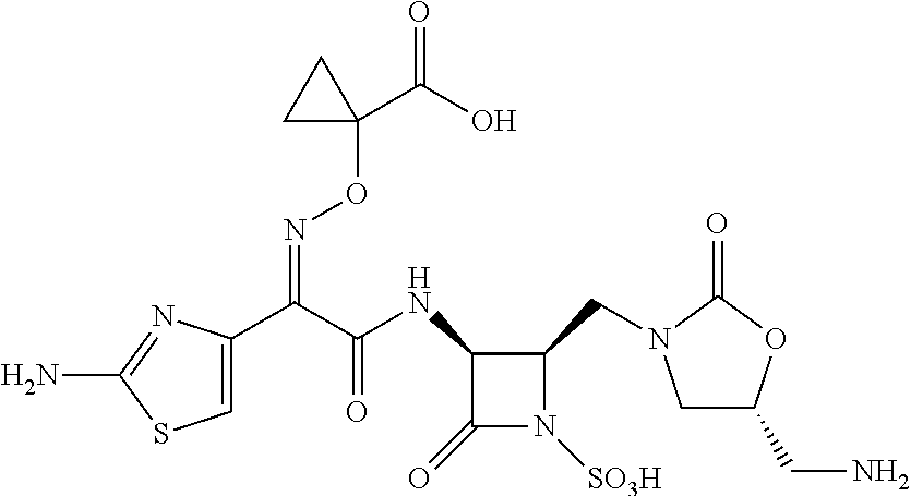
C(=NOC1(C(O)=O)CC1)(C1=CSC(N)=N1)C(NC1C(=O)N([SO3H])C1CN1CC(CN)OC1=O)=O
